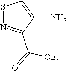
S1N=C(C(=O)[OEt])C(N)=C1
